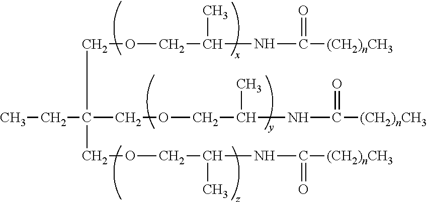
C(C(COCC(C)NC(=O)[(CH2)nCH3])(COCC(C)NC(=O)[(CH2)nCH3])COCC(C)NC(=O)[(CH2)nCH3])C
